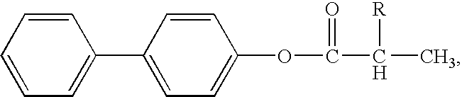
C1=CC=CC(C2=CC=C(OC(C(C)[R])=O)C=C2)=C1
